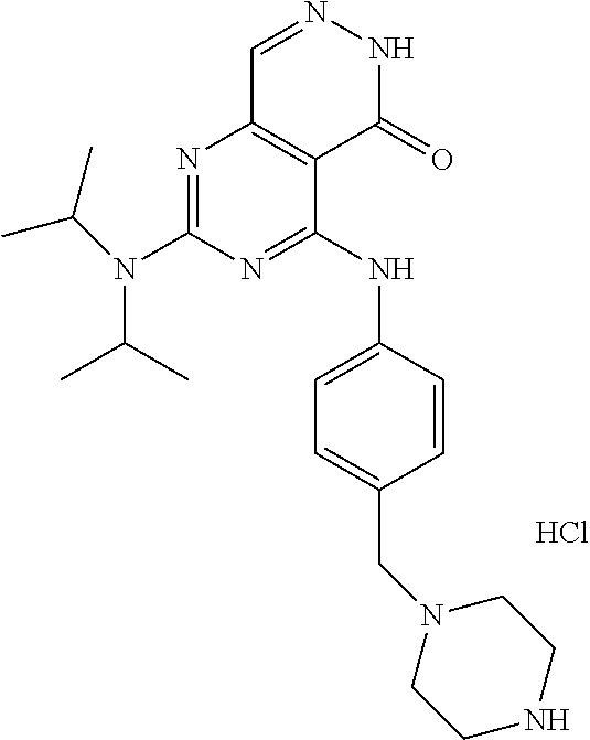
Cl.N1=C(N(C(C)C)C(C)C)N=C(NC2=CC=C(CN3CCNCC3)C=C2)C2=C1C=NNC2=O
